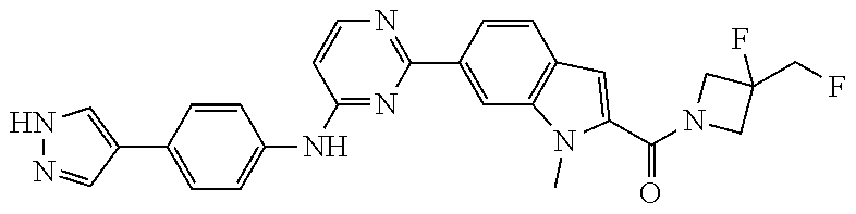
N1(C(C2=CC3=C(C=C(C4=NC=CC(NC5=CC=C(C6=CNN=C6)C=C5)=N4)C=C3)N2C)=O)CC(CF)(F)C1
